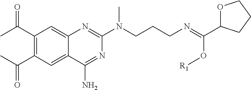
C1(C(C)=O)=C(C(C)=O)C=C2C(=C1)N=C(N(CCCN=C(O[R1])C1OCCC1)C)N=C2N
